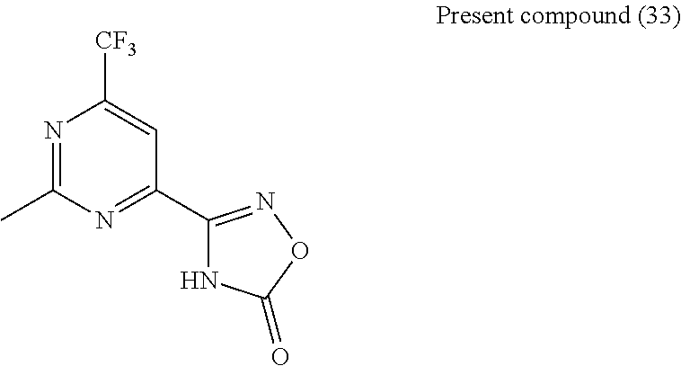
N1=C(C)N=C(C2=NOC(=O)N2)C=C1[CF3]
